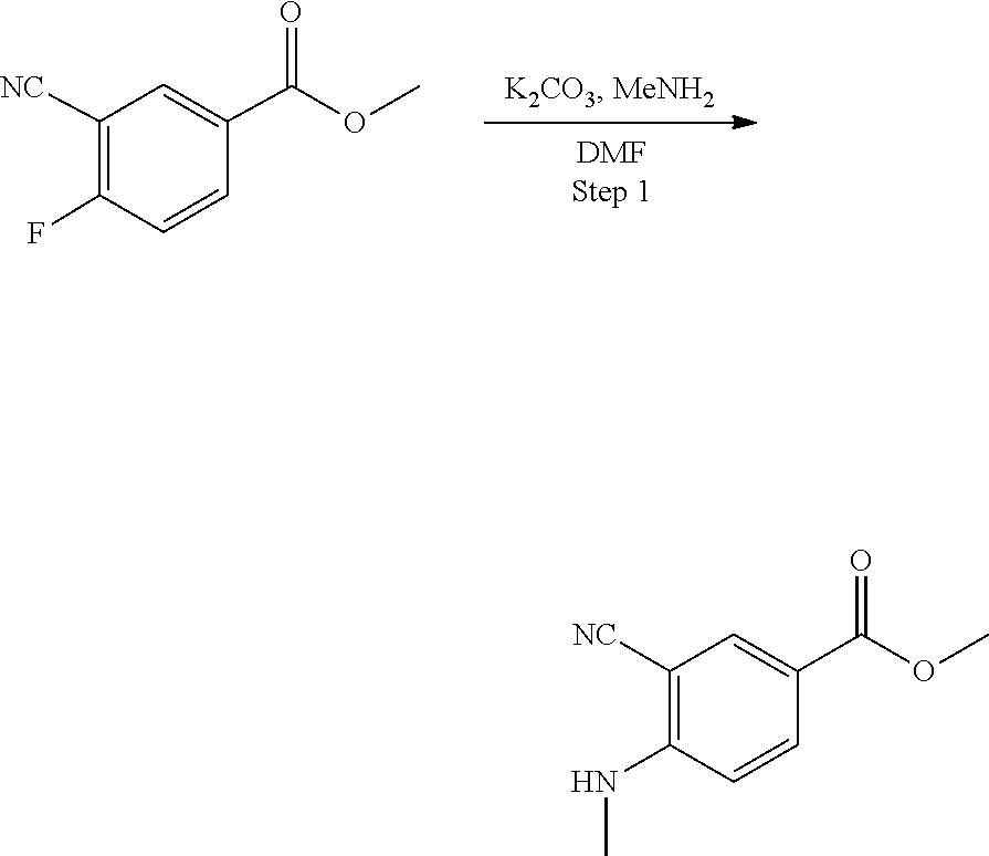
O(C)C(C1=CC([NC])=C(F)C=C1)=O.CNC1=C([NC])C=C(C(=O)OC)C=C1
